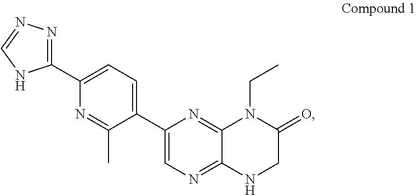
C1(C2=CC=C(C3=NN=CN3)N=C2C)=CN=C2C(=N1)N(CC)C(=O)CN2
